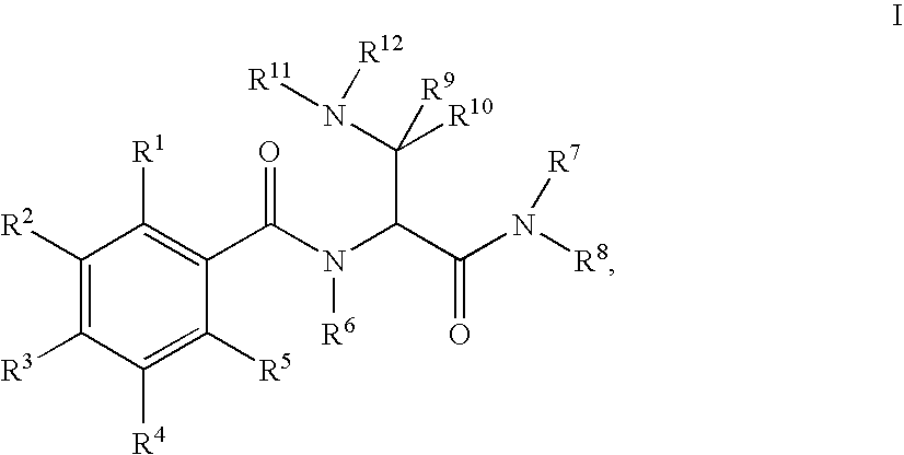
C1([R2])=C([R3])C([R4])=C([R5])C(C(N(C(C(N([R7])[R8])=O)C(N([R11])[R12])([R10])[R9])[R6])=O)=C1[R1]
